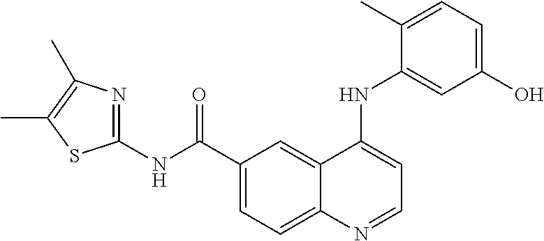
C1(NC(C2=CC=C3C(=C2)C(NC2=CC(O)=CC=C2C)=CC=N3)=O)=NC(C)=C(C)S1
